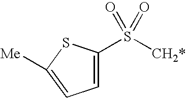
C1=C(S([CH2*])(=O)=O)SC([Me])=C1
